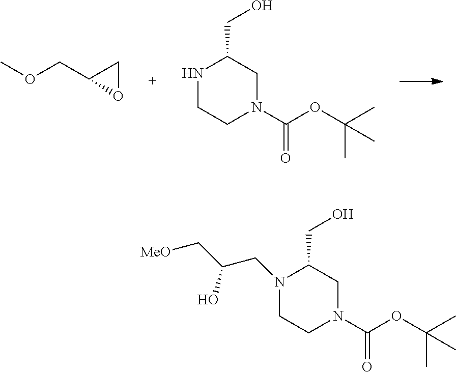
N1CCN(C(OC(C)(C)C)=O)CC1CO.COCC1OC1.N1(CC(C[MeO])O)CCN(C(OC(C)(C)C)=O)CC1CO
